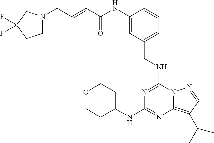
C(C(NC1=CC(CNC2=NC(NC3CCOCC3)=NC3=C(C(C)C)C=NN23)=CC=C1)=O)=CCN1CCC(F)(F)C1
